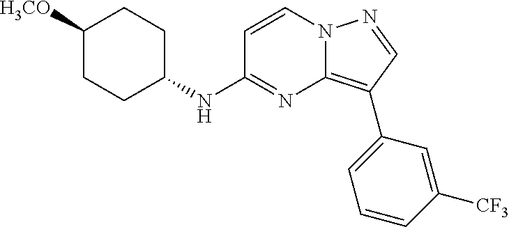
C1CC([H3CO])CCC1NC1=NC2=C(C3=CC=CC([CF3])=C3)C=NN2C=C1
